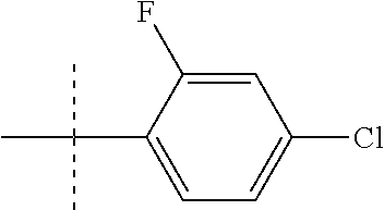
C1=C(C(C)(C)C)C(F)=CC(Cl)=C1
